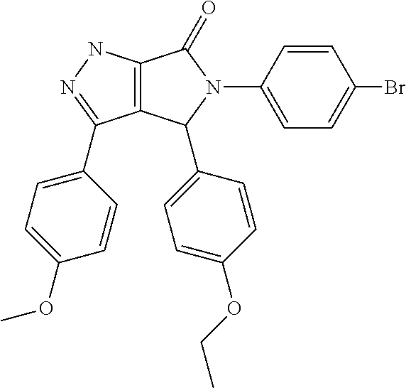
C12=C(NN=C1C1=CC=C(OC)C=C1)C(=O)N(C1=CC=C(Br)C=C1)C2C1=CC=C(OCC)C=C1
